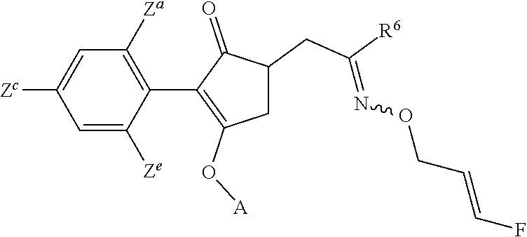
C1=C([Ze])C(C2=C(O[A])CC(CC([R6])=NOCC=CF)C2=O)=C([Za])C=C1[Zc]
